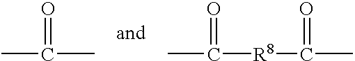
CC(=O)C.CC(=O)[R8]C(=O)C
